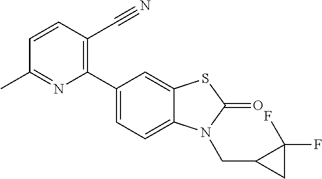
C1(C2=CC=C3C(=C2)SC(=O)N3CC2CC2(F)F)=C(C#N)C=CC(C)=N1
